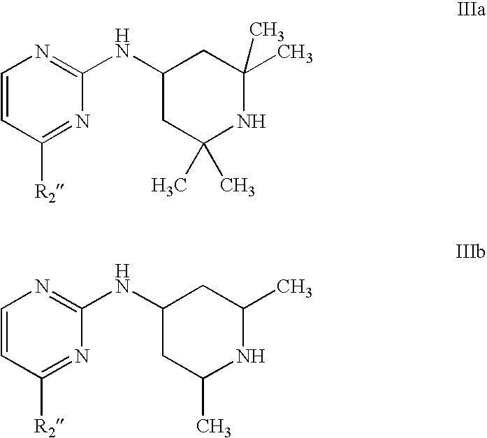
C1=CC([R2])=NC(NC2CC(C)(C)NC(C)(C)C2)=N1.C1=CC([R2])=NC(NC2CC(C)NC(C)C2)=N1
